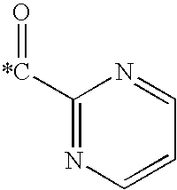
C1([*C]=O)=NC=CC=N1
